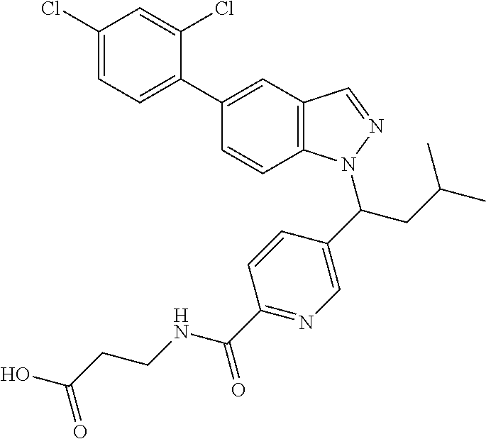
C1=CC2=C(C=C1C1=CC=C(Cl)C=C1Cl)C=NN2C(CC(C)C)C1=CN=C(C(NCCC(O)=O)=O)C=C1
